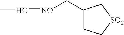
CC=[NO]CC1CC[SO2]C1
